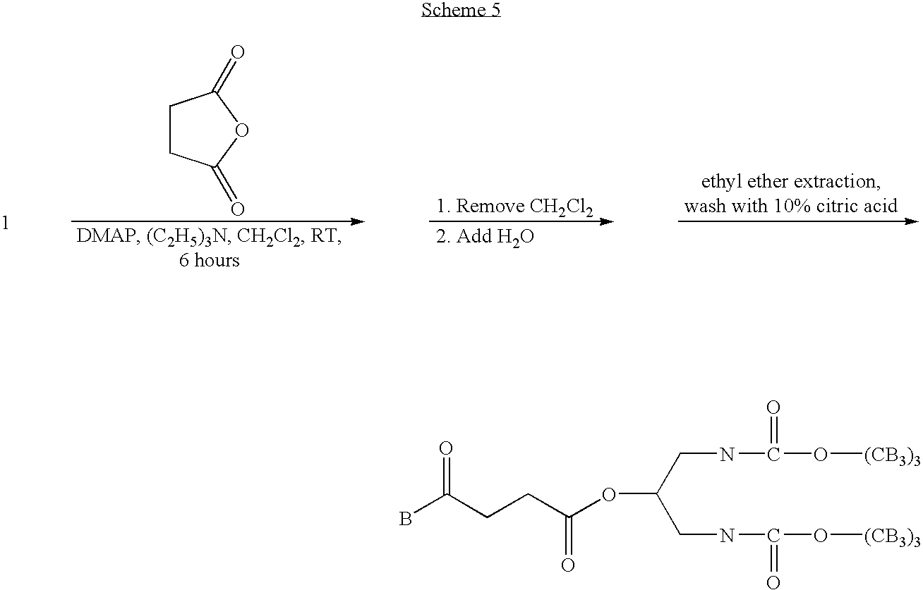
C1CC(=O)OC1=O.BC(CCC(OC(CNC(O[(CB3)3])=O)CNC(O[(CB3)3])=O)=O)=O
